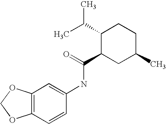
C12=C(OCO1)C=C(NC(C1CC(C)CCC1C(C)C)=O)C=C2
